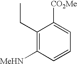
[CO2Me]C1=CC=CC([MeHN])=C1CC
